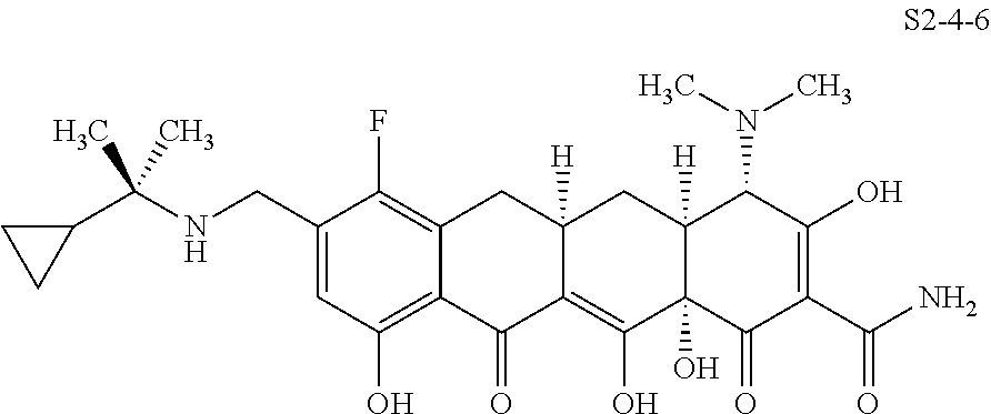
C12=C(O)C=C(CNC(C3CC3)(C)C)C(F)=C1CC1([H])C(=C(O)C3(O)C([H])(C1)C(N(C)C)C(O)=C(C(N)=O)C3=O)C2=O
